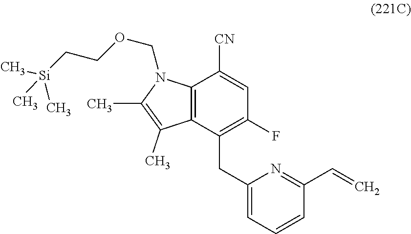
C12=C(C(CC3=CC=CC(C=C)=N3)=C(F)C=C1[CN])C(C)=C(C)N2COCC[Si](C)(C)C
